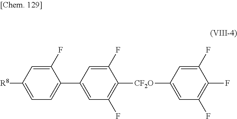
[R8]C1=CC=C(C2=CC(F)=C([CF2O]C3=CC(F)=C(F)C(F)=C3)C(F)=C2)C(F)=C1
